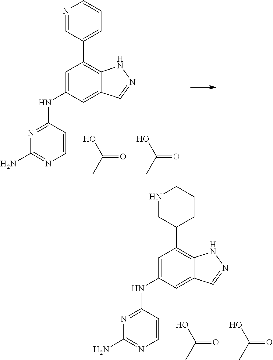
N1=C(NC2=CC(C3CCCNC3)=C3C(=C2)C=NN3)C=CN=C1N.C(=O)(C)O.C(=O)(C)O.N1=C(NC2=CC(C3=CC=CN=C3)=C3C(=C2)C=NN3)C=CN=C1N.C(=O)(C)O.C(=O)(C)O
